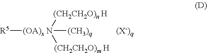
[(OA)x N]([(CH2CH2O)n H])([(CH2CH2O)m H])([(CH3)q])[R5].[(X-)q]
